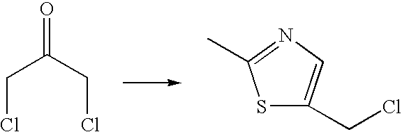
C(C(CCl)=O)Cl.S1C(CCl)=CN=C1C
